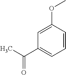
C1=C(OC)C=CC=C1C(=O)C
